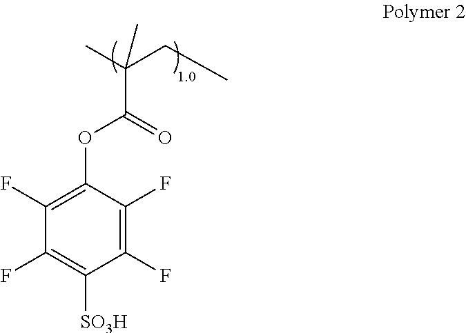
C1(F)=C(F)C(OC(C(C)(CC)C)=O)=C(F)C(F)=C1[SO3H]
